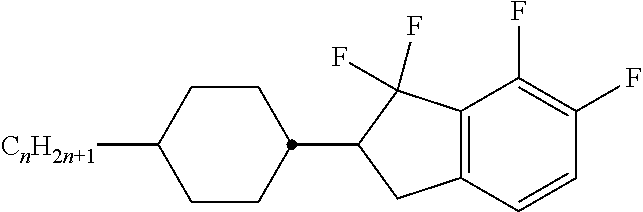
C1(C2CCC([CnH2n+1])CC2)CC2=C(C1(F)F)C(F)=C(F)C=C2
